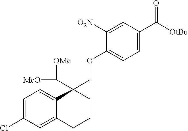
C1=C(Cl)C=C2C(=C1)C(C([OMe])[MeO])(COC1=CC=C(C(=O)[OtBu])C=C1[O2N])CCC2
